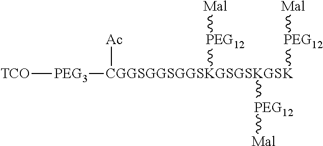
[TCO][PEG3][CGGSGGSGGSKGSGSKGSK]([PEG12][Mal])([PEG12][Mal])([PEG12][Mal])[Ac]
